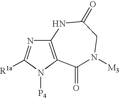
C12=C(N([P4])C([R1a])=N1)C(=O)N([M3])CC(=O)N2
